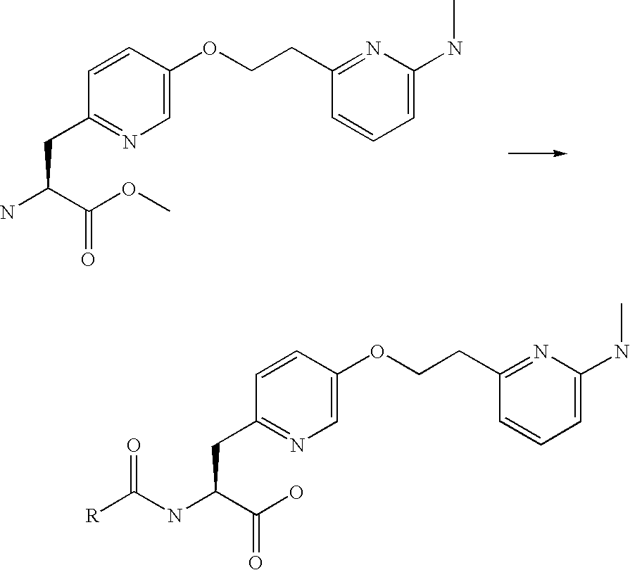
C1=C(OCCC2=NC(NC)=CC=C2)C=CC(CC(N)C(OC)=O)=N1.C1=C(OCCC2=NC(NC)=CC=C2)C=CC(CC(NC([R])=O)C(O)=O)=N1
